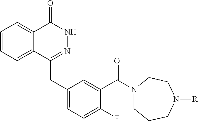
C1=CC=C2C(=C1)C(=O)NN=C2CC1=CC=C(F)C(C(=O)N2CCCN([R])CC2)=C1
